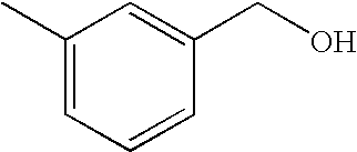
C1=CC(CO)=CC(C)=C1
